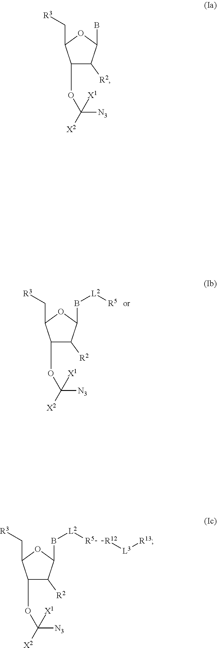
C1(OC([N3])([X1])[X2])C([R2])C(B[L2][R5])OC1C[R3].C1(OC([N3])([X1])[X2])C([R2])C(B)OC1C[R3].C1(OC([N3])([X1])[X2])C([R2])C(B[L2][R5][R12][L3][R13])OC1C[R3]
